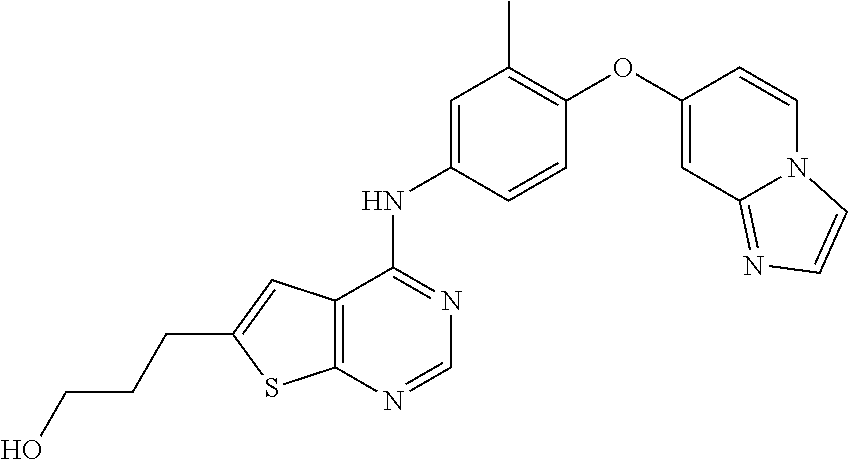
C1=NC2=C(C(NC3=CC(C)=C(OC4=CC5=NC=CN5C=C4)C=C3)=N1)C=C(CCCO)S2
